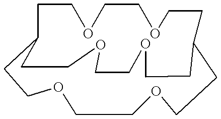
C1C2CCOCCOCCC(CCOCCOC1)CCOCCOCC2
